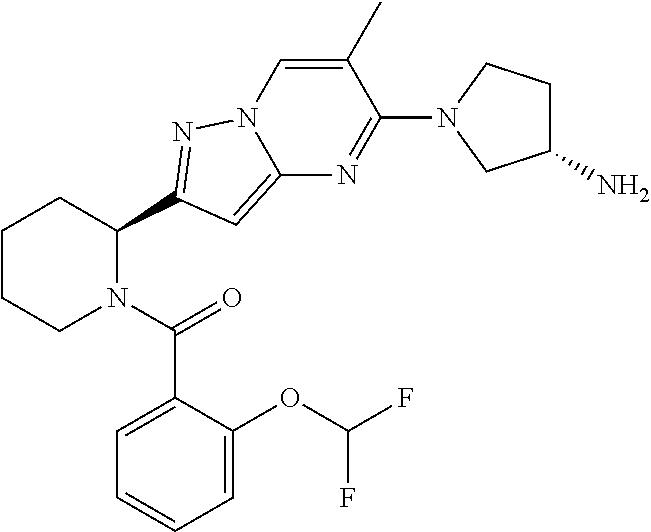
C1CCN(C(=O)C2=CC=CC=C2OC(F)F)C(C2=NN3C(=C2)N=C(N2CC(N)CC2)C(C)=C3)C1
